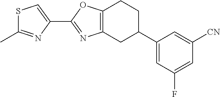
C1(C2=NC3=C(O2)CCC(C2=CC(F)=CC([CN])=C2)C3)=CSC(C)=N1
